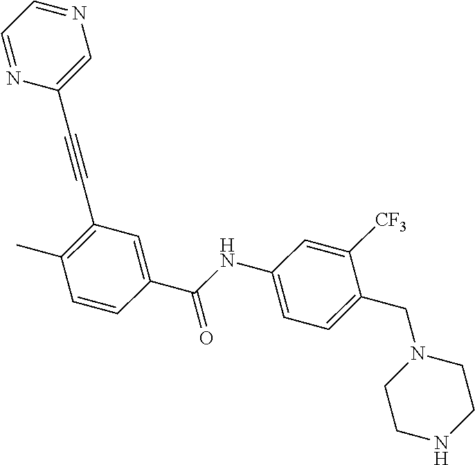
N1=CC=NC=C1C#CC1=C(C)C=CC(C(NC2=CC=C(CN3CCNCC3)C([CF3])=C2)=O)=C1
